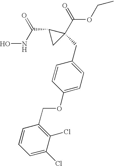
ONC(C1CC1(C(=O)OCC)CC1=CC=C(OCC2=C(Cl)C(Cl)=CC=C2)C=C1)=O
